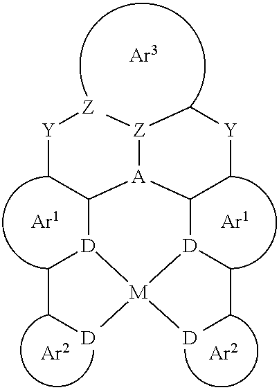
[Z]12[A]3C(C[Y]C1)[D]1[M]4([D](C3C[Y][Z]2)CC[D]4)[D]CC1
